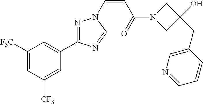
C1([F3C])=CC([CF3])=CC(C2=NN(C=CC(N3CC(O)(CC4=CN=CC=C4)C3)=O)C=N2)=C1
